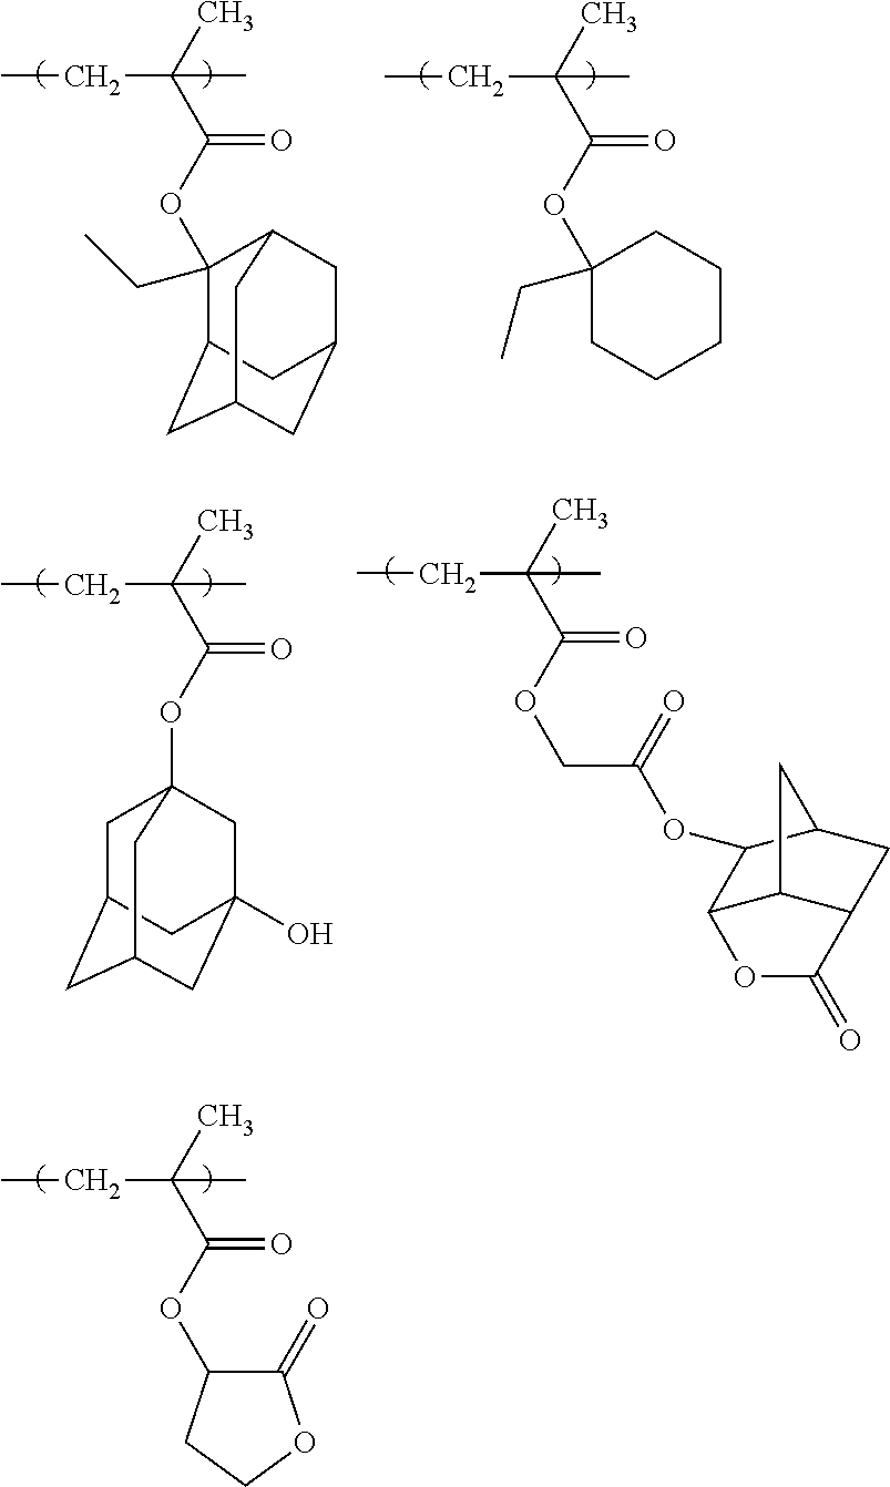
CCC(C(OC1(CC)C2CC3CC(CC1C3)C2)=O)(C)C.CCC(C(OC1(CC)CCCCC1)=O)(C)C.CCC(C(OC12CC3CC(CC(O)(C1)C3)C2)=O)(C)C.CCC(C(OCC(OC1C2C3C(CC1C3)C(=O)O2)=O)=O)(C)C.CCC(C(OC1C(=O)OCC1)=O)(C)C
